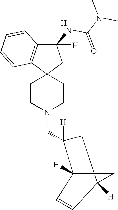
C1CN(CC2([H])CC3([H])CC2([H])C=C3)CCC12CC(NC(N(C)C)=O)([H])C1=C2C=CC=C1.[H]
